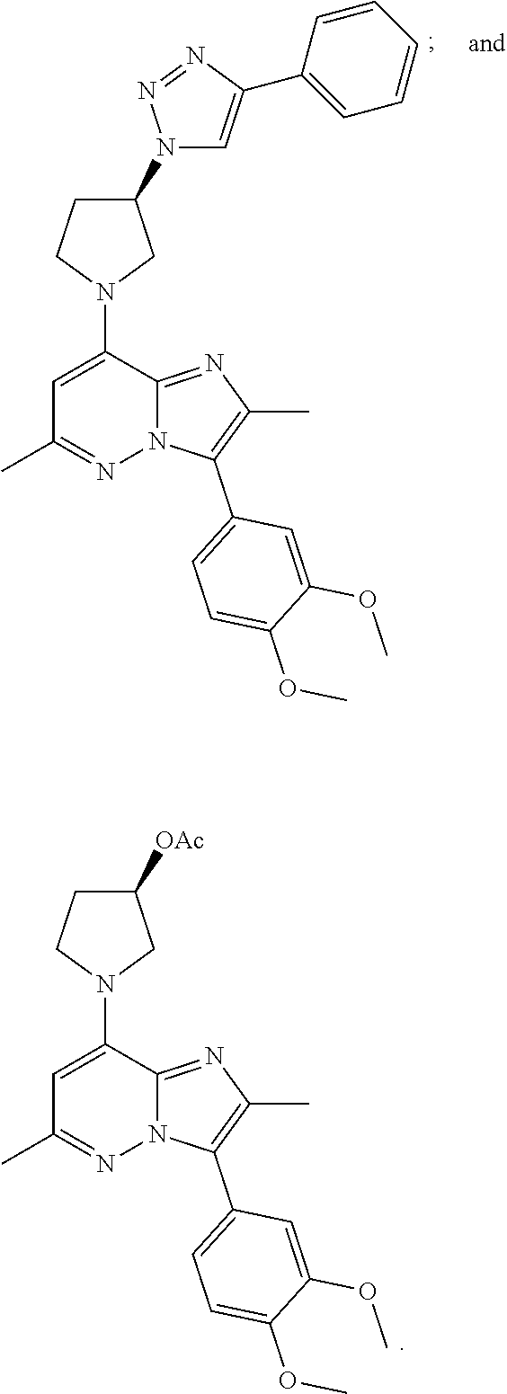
C1(N2C=C(C3=CC=CC=C3)N=N2)CCN(C2=CC(C)=NN3C2=NC(C)=C3C2=CC=C(OC)C(OC)=C2)C1.C1([OAc])CCN(C2=CC(C)=NN3C2=NC(C)=C3C2=CC=C(OC)C(OC)=C2)C1
